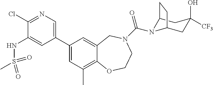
C1(Cl)=NC=C(C2=CC(C)=C3C(=C2)CN(C(=O)N2C4CC(O)([CF3])CC2CC4)CCO3)C=C1NS(C)(=O)=O
